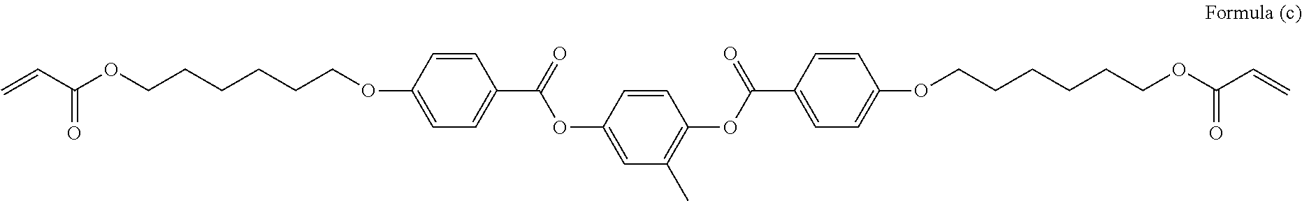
C=CC(OCCCCCCOC1=CC=C(C(OC2=CC(C)=C(OC(=O)C3=CC=C(OCCCCCCOC(C=C)=O)C=C3)C=C2)=O)C=C1)=O
